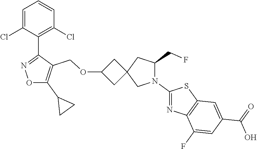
C1=C(Cl)C(C2=NOC(C3CC3)=C2COC2CC3(C2)CN(C2=NC4=C(S2)C=C(C(=O)O)C=C4F)C(CF)C3)=C(Cl)C=C1
